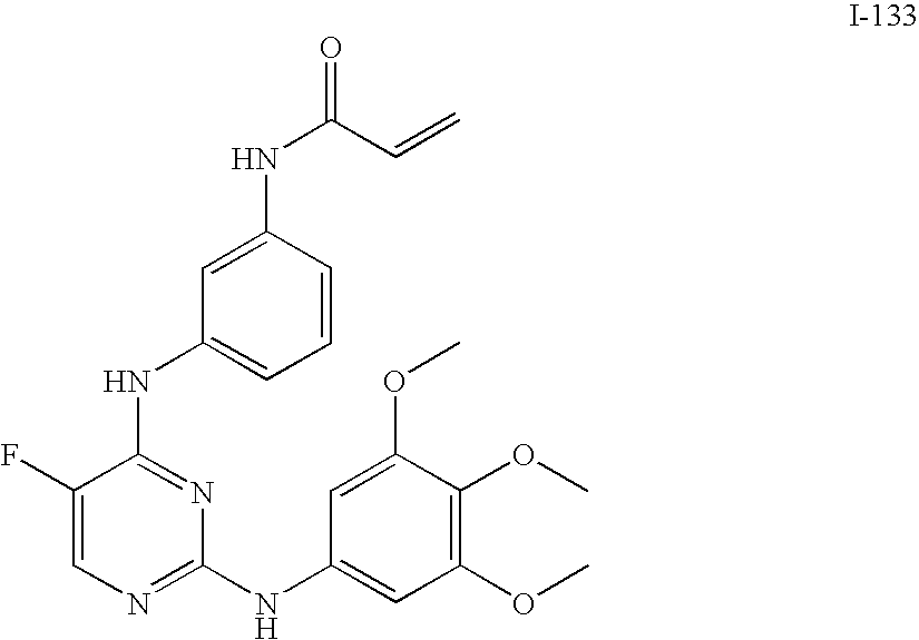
C1=CC(NC(C=C)=O)=CC(NC2=NC(NC3=CC(OC)=C(OC)C(OC)=C3)=NC=C2F)=C1
